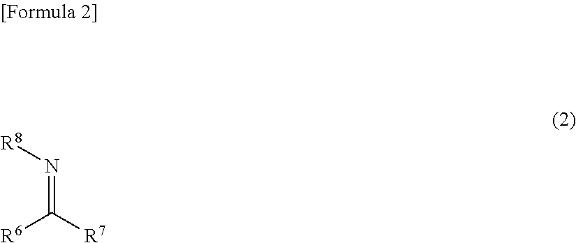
[R8]N=C([R7])[R6]
